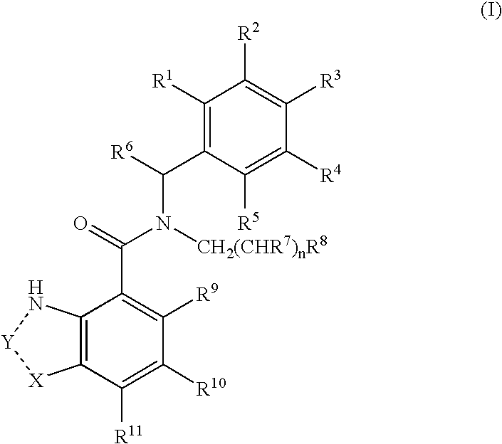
C1([R1])=C(C([R6])N(C(=O)C2=C([R9])C([R10])=C([R11])C3=C2N[Y][X]3)[CH2(CHR7)nR8])C([R5])=C([R4])C([R3])=C1[R2]
